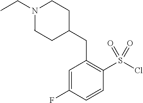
CCN1CCC(CC2=C(S(Cl)(=O)=O)C=CC(F)=C2)CC1
